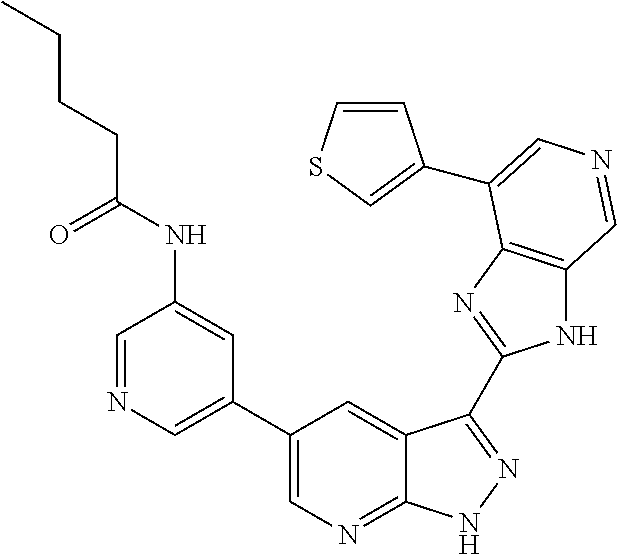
C1=NC=C(C2=CN=C3C(=C2)C(C2=NC4=C(N2)C=NC=C4C2=CSC=C2)=NN3)C=C1NC(CCCC)=O
